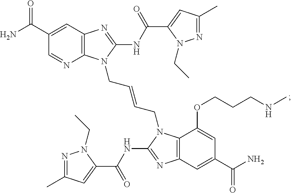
C12=C(N=C(NC(C3=CC(C)=NN3CC)=O)N1CC=CCN1C3=C(N=C1NC(C1=CC(C)=NN1CC)=O)C=C(C(=O)N)C=C3OCCCNC)C=C(C(=O)N)C=N2
